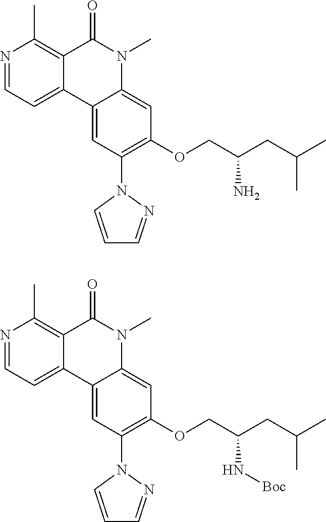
N1=CC=C2C(=C1C)C(=O)N(C)C1=CC(OCC(CC(C)C)N[Boc])=C(N3C=CC=N3)C=C21.N1=CC=C2C(=C1C)C(=O)N(C)C1=CC(OCC(CC(C)C)N)=C(N3C=CC=N3)C=C21
